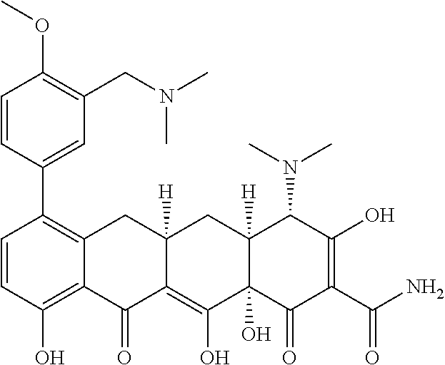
C1=CC(C2=C3C(=C(O)C=C2)C(=O)C2=C(O)C4(O)C([H])(CC2([H])C3)C(N(C)C)C(O)=C(C(N)=O)C4=O)=CC(CN(C)C)=C1OC
